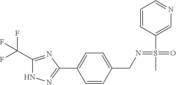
C1(C(F)(F)F)=NC(C2=CC=C(CN=S(=O)(C)C3=CN=CC=C3)C=C2)=NN1
